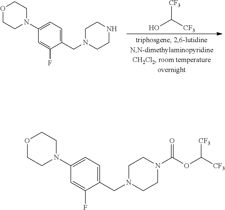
[CF3]C([CF3])O.C1(N2CCOCC2)=CC=C(CN2CCNCC2)C(F)=C1.C1(N2CCOCC2)=CC=C(CN2CCN(C(OC([CF3])[CF3])=O)CC2)C(F)=C1
